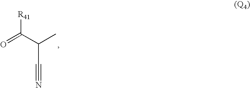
[R41]C(C(C)C#N)=O
